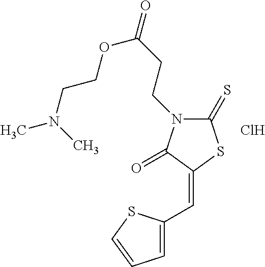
C1(=S)N(CCC(=O)OCCN(C)C)C(=O)C(=CC2=CC=CS2)S1.Cl
